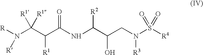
N(C(C(CN(S([R4])(=O)=O)[R3])O)[R2])C(C(C(N([R])[R])([R1])[R1])[R1])=O
